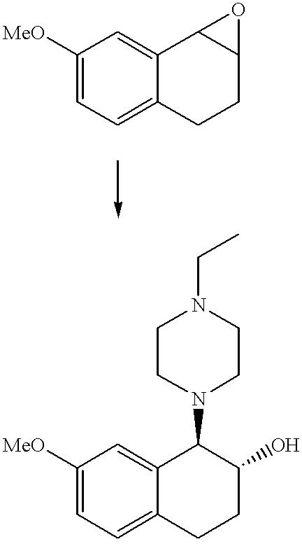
C1([MeO])=CC=C2C(=C1)C1C(CC2)O1.C1([MeO])=CC=C2C(=C1)C(N1CCN(CC)CC1)C(O)CC2
